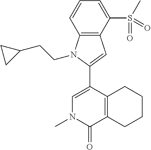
C1(C2=CN(C)C(=O)C3=C2CCCC3)=CC2=C(N1CCC1CC1)C=CC=C2S(C)(=O)=O
